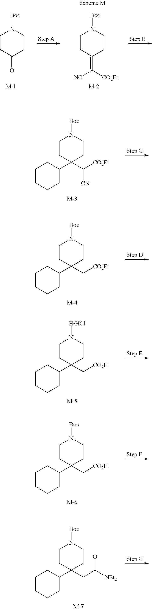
C1CC(=O)CCN1[Boc].C1CC(=C([NC])[CO2Et])CCN1[Boc].C1CC(C2CCCCC2)(C([CO2Et])[CN])CCN1[Boc].C1CC(C2CCCCC2)(C[CO2Et])CCN1[Boc].C1CC(C2CCCCC2)(C[CO2H])CCN1[HHCl].C1CC(C2CCCCC2)(C[CO2H])CCN1[Boc].C1CC(C2CCCCC2)(CC([NEt2])=O)CCN1[Boc]
